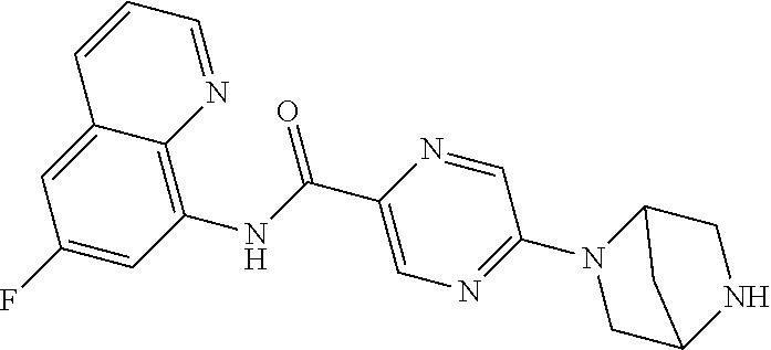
C12=CC(F)=CC(NC(C3=CN=C(N4CC5NCC4C5)C=N3)=O)=C1N=CC=C2
